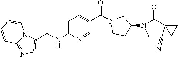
C1=C(NCC2=CN=C3N2C=CC=C3)N=CC(C(N2CCC(N(C(=O)C3(C#N)CC3)C)C2)=O)=C1
